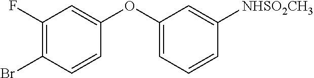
C1(F)=C(Br)C=CC(OC2=CC=CC([NHSO2CH3])=C2)=C1
